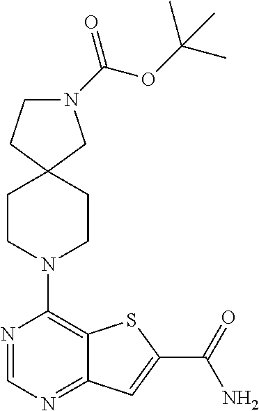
N1=CN=C2C(=C1N1CCC3(CC1)CN(C(OC(C)(C)C)=O)CC3)SC(C(=O)N)=C2
